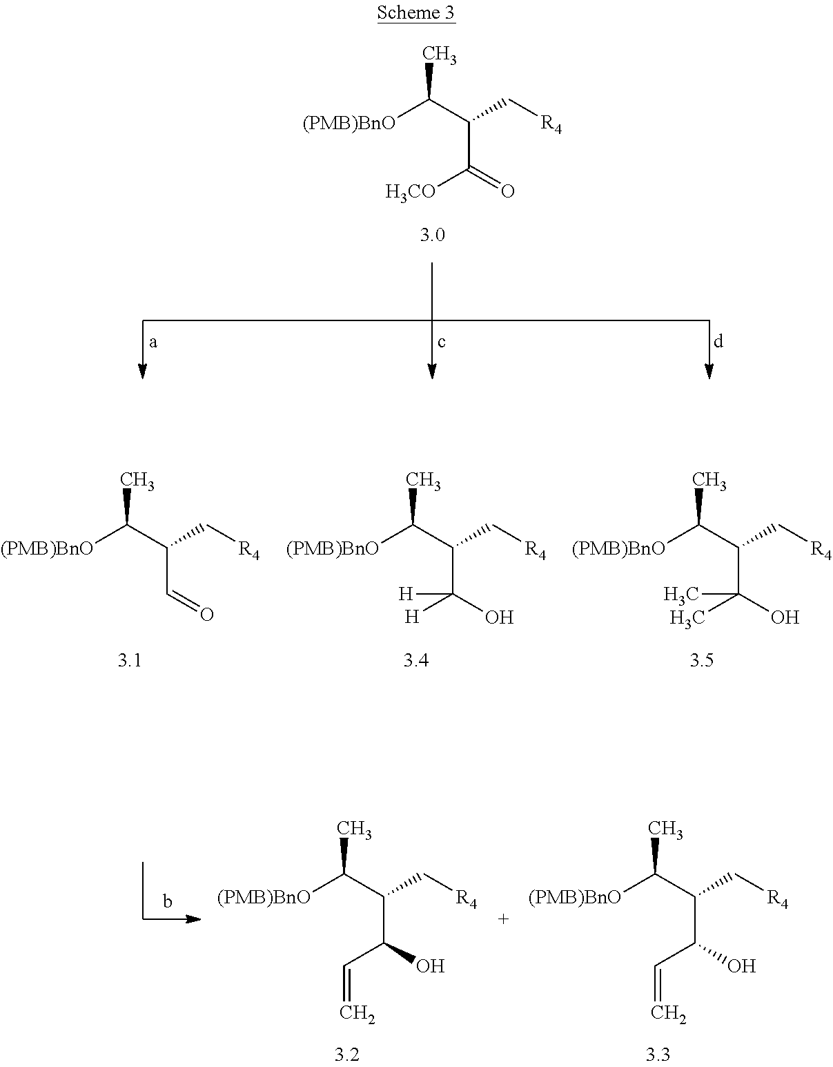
[(PMB)BnO]C(C(C[R4])C(=O)[H3CO])C.[(PMB)BnO]C(C(C[R4])C=O)C.[(PMB)BnO]C(C(C[R4])C(O)([H])[H])C.[(PMB)BnO]C(C(C[R4])C(O)(C)C)C.[(PMB)BnO]C(C(C[R4])C(O)C=C)C.[(PMB)BnO]C(C(C[R4])C(O)C=C)C
